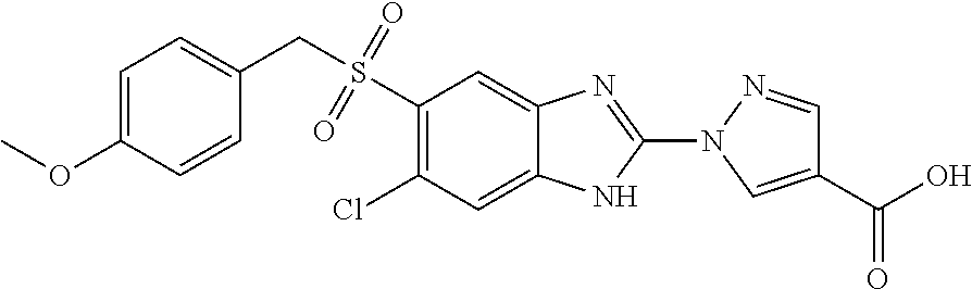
S(C1=C(Cl)C=C2C(=C1)N=C(N1C=C(C(O)=O)C=N1)N2)(CC1=CC=C(OC)C=C1)(=O)=O
